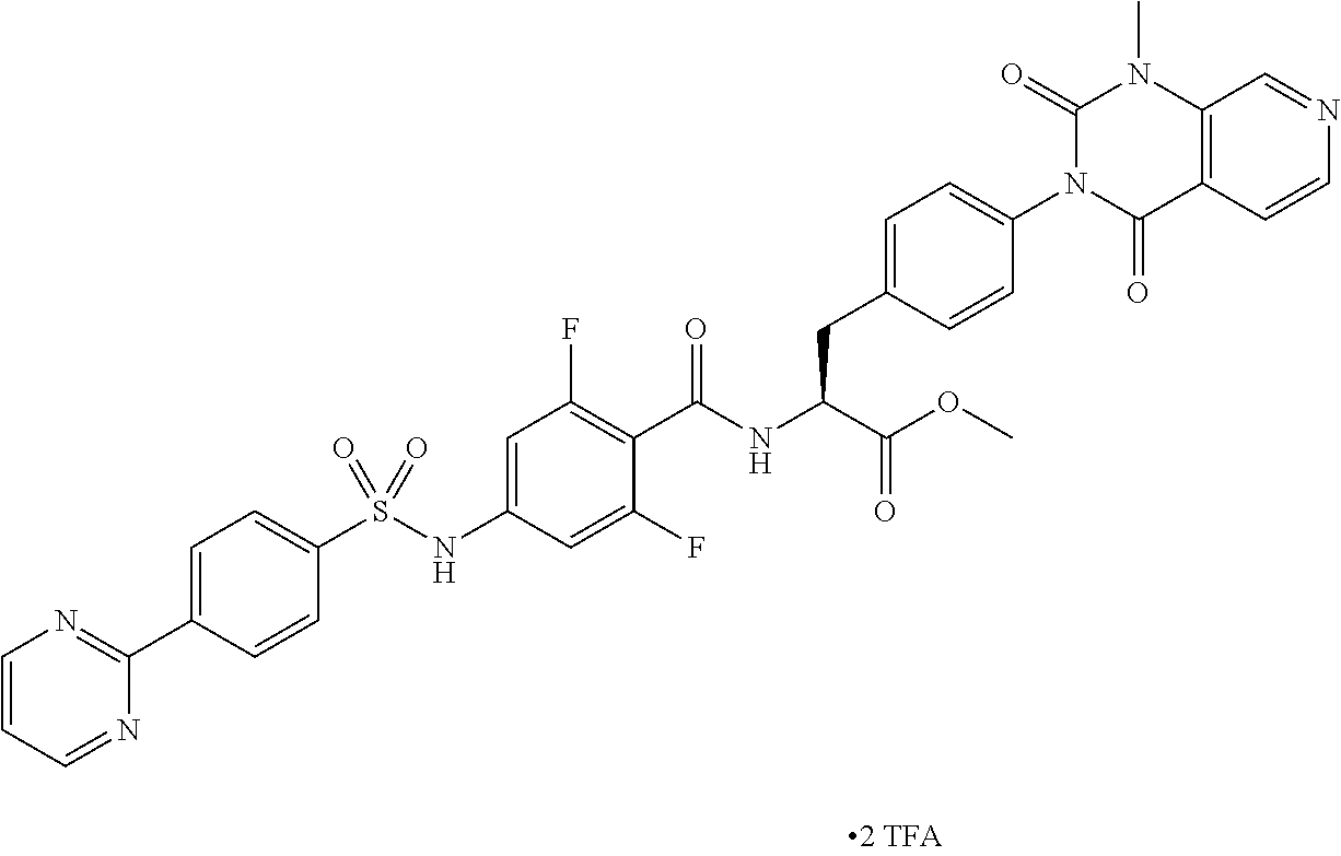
C12=C(C(=O)N(C3=CC=C(CC(C(=O)OC)NC(=O)C4=C(F)C=C(NS(C5=CC=C(C6=NC=CC=N6)C=C5)(=O)=O)C=C4F)C=C3)C(=O)N1C)C=CN=C2
